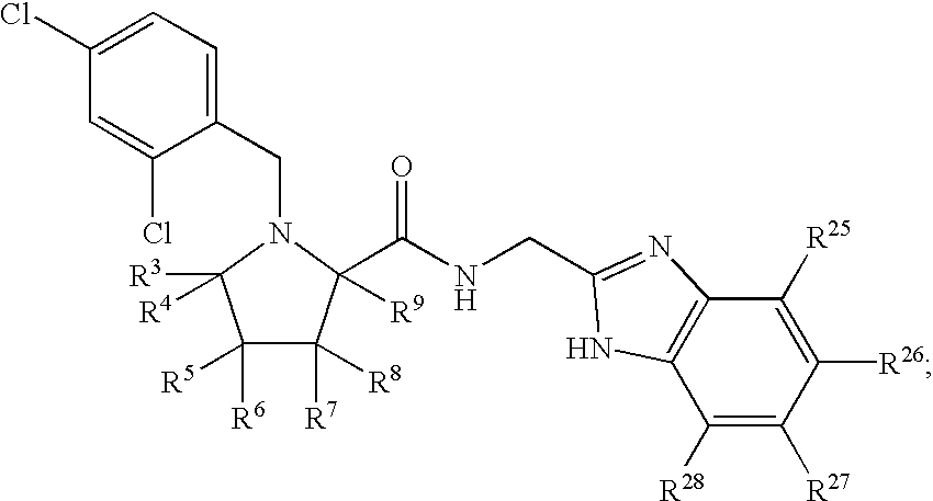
C1(CN2C([R3])([R4])C([R6])([R5])C([R7])([R8])C2([R9])C(NCC2=NC3=C(N2)C([R28])=C([R27])C([R26])=C3[R25])=O)=CC=C(Cl)C=C1Cl
